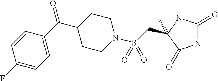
C(S(N1CCC(C(C2=CC=C(F)C=C2)=O)CC1)(=O)=O)C1(C)NC(=O)NC1=O
